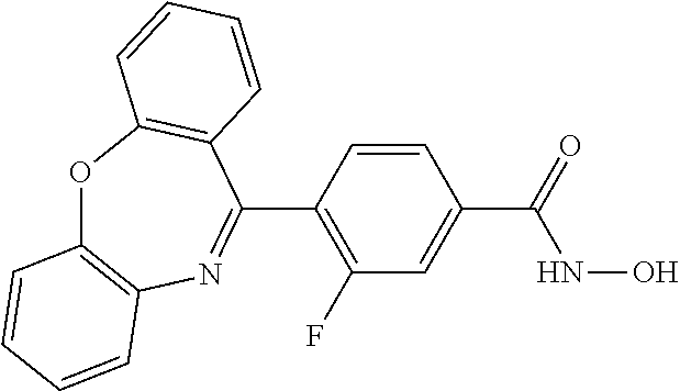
O1C2=C(N=C(C3=C(F)C=C(C(NO)=O)C=C3)C3=C1C=CC=C3)C=CC=C2
